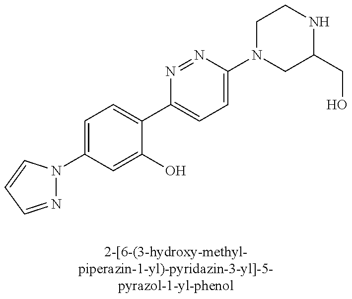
C1(N2N=CC=C2)=CC=C(C2=CC=C(N3CC(CO)NCC3)N=N2)C(O)=C1
